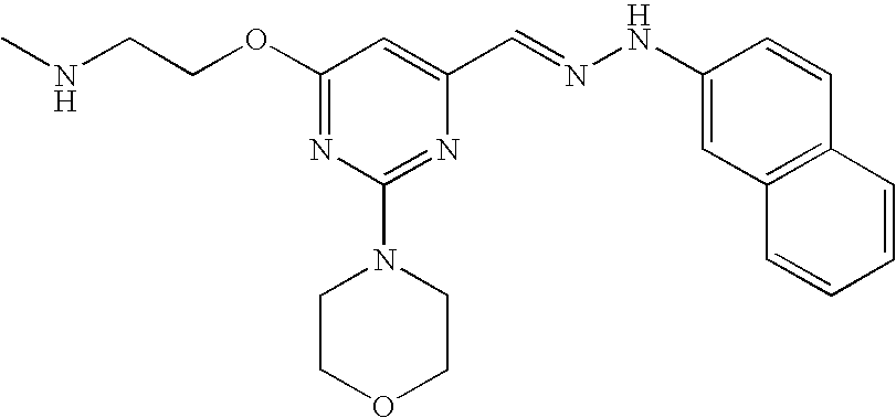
C(COC1=NC(N2CCOCC2)=NC(C=NNC2=CC3=C(C=C2)C=CC=C3)=C1)NC
